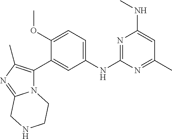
C1(NC2=CC=C(OC)C(C3=C(C)N=C4N3CCNC4)=C2)=NC(NC)=CC(C)=N1
